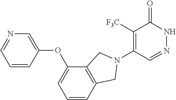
C1([F3C])=C(N2CC3=C(C(OC4=CN=CC=C4)=CC=C3)C2)C=NNC1=O
